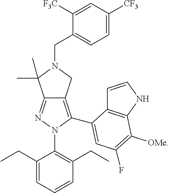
C12=NN(C3=C(CC)C=CC=C3CC)C(C3=CC(F)=C([OMe])C4=C3C=CN4)=C1CN(CC1=CC=C([CF3])C=C1[F3C])C2(C)C
